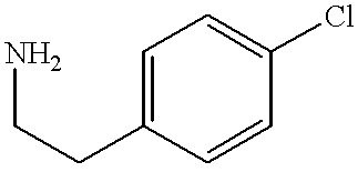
C1=CC(Cl)=CC=C1CCN
